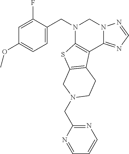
C1=C(CN2C3=C(C4=NC=NN4C2)C2=C(S3)CN(CC3=NC=CC=N3)CC2)C(F)=CC(OC)=C1
